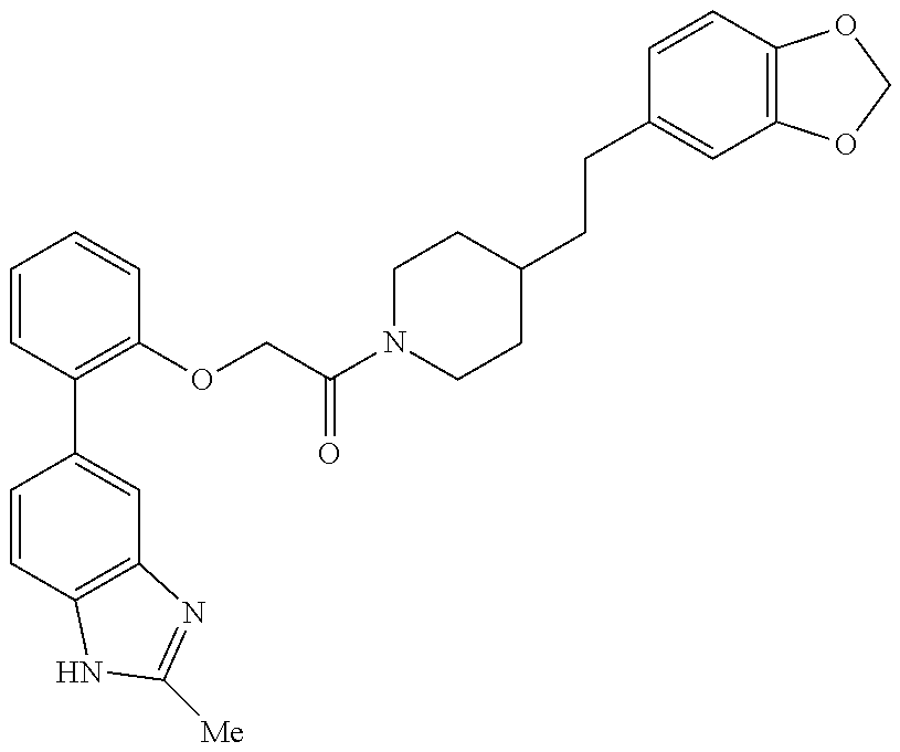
C1=CC2=C(C=C1C1=C(OCC(N3CCC(CCC4=CC5=C(C=C4)OCO5)CC3)=O)C=CC=C1)N=C([Me])N2
